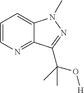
C1=CN=C2C(=C1)N(C)N=C2C(C)(O[H])C
